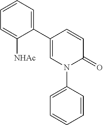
C1(C2=CC=CC=C2[NHAc])=CN(C2=CC=CC=C2)C(=O)C=C1
